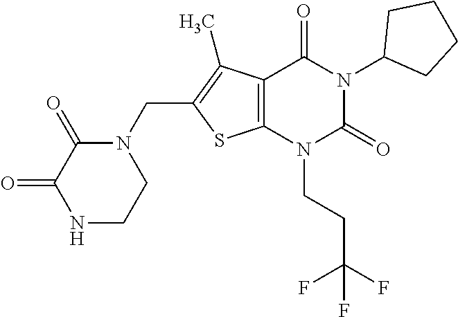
C12=C(N(CCC(F)(F)F)C(=O)N(C3CCCC3)C1=O)SC(CN1C(=O)C(=O)NCC1)=C2C
